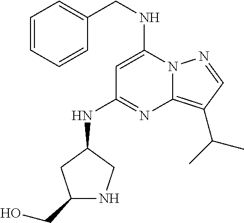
C(NC1=CC(NC2CNC(CO)C2)=NC2=C(C(C)C)C=NN12)C1=CC=CC=C1
